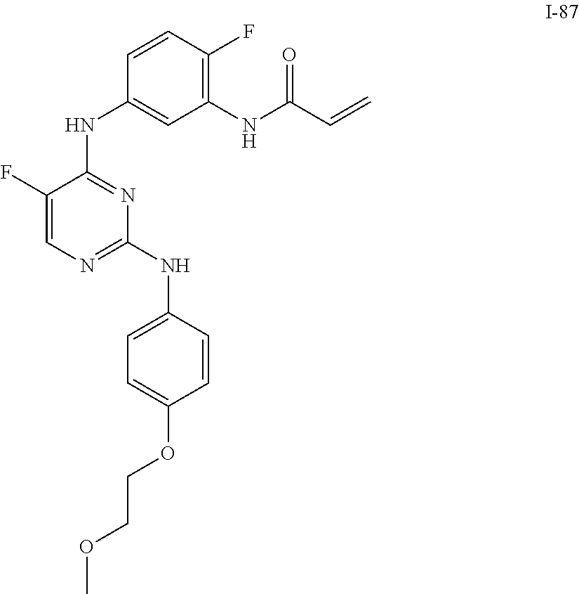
FC1=CN=C(NC2=CC=C(OCCOC)C=C2)N=C1NC1=CC(NC(C=C)=O)=C(F)C=C1
